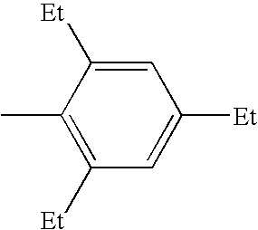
C1([Et])=C(C)C([Et])=CC([Et])=C1
